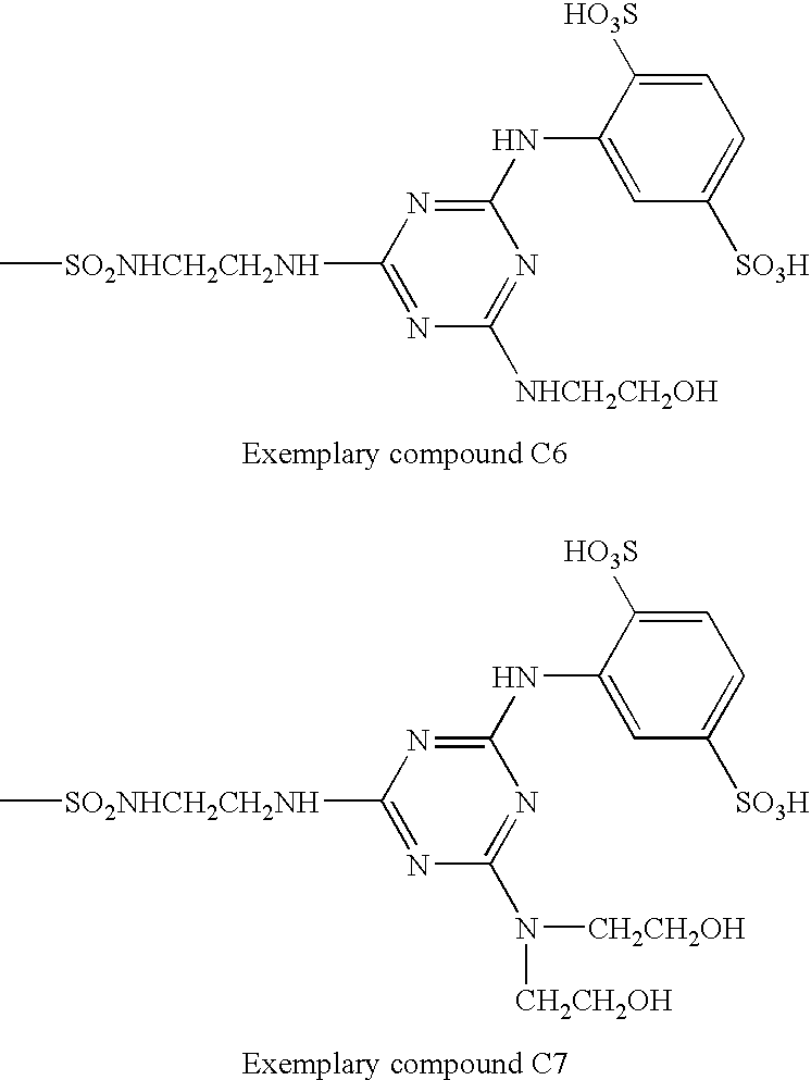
C1(NC2=CC([SO3H])=CC=C2[HO3S])=NC([SO2NHCH2CH2NH]C)=NC([NHCH2CH2OH])=N1.C1(NC2=CC([SO3H])=CC=C2[HO3S])=NC([SO2NHCH2CH2NH]C)=NC(N([CH2CH2OH])[CH2CH2OH])=N1
